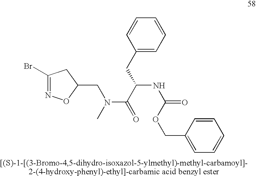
C1(Br)=NOC(CN(C(=O)C(CC2=CC=CC=C2)NC(=O)OCC2=CC=CC=C2)C)C1
